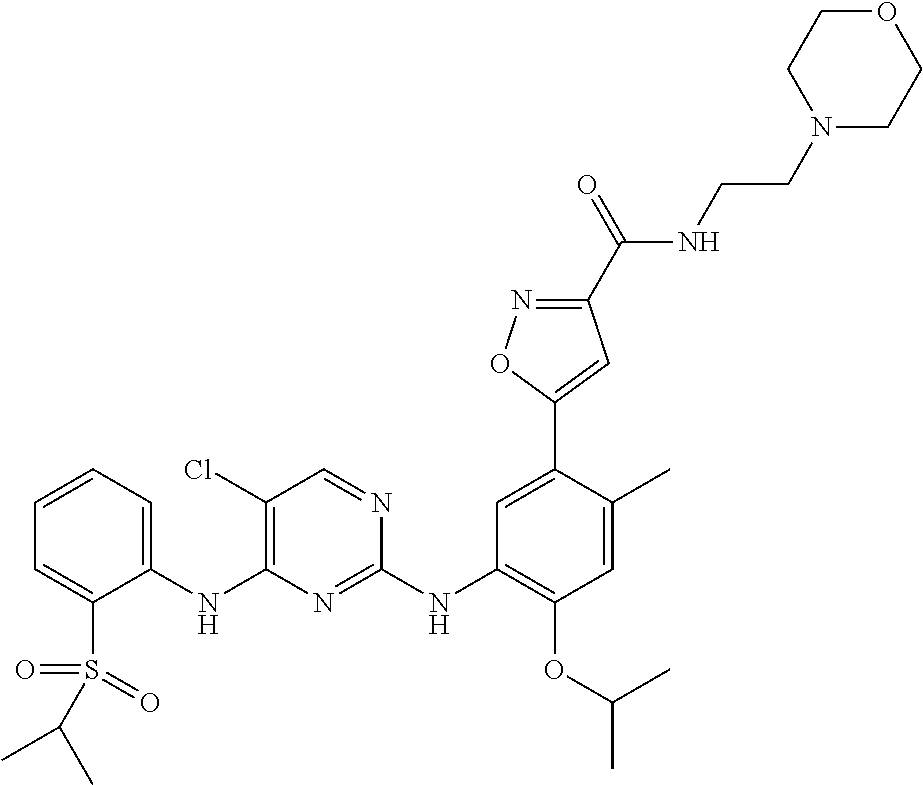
C1(NC2=C(Cl)C=NC(NC3=C(OC(C)C)C=C(C)C(C4=CC(C(NCCN5CCOCC5)=O)=NO4)=C3)=N2)=CC=CC=C1S(=O)(=O)C(C)C
